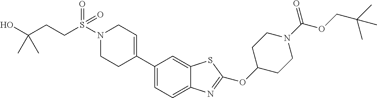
N1(S(=O)(=O)CCC(O)(C)C)CCC(C2=CC=C3C(=C2)SC(OC2CCN(C(=O)OCC(C)(C)C)CC2)=N3)=CC1
